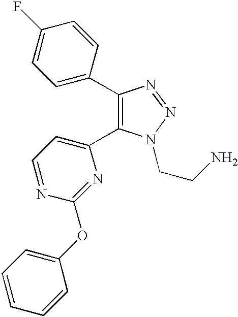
C1(C2=CC=C(F)C=C2)=C(C2=CC=NC(OC3=CC=CC=C3)=N2)N(CCN)N=N1
